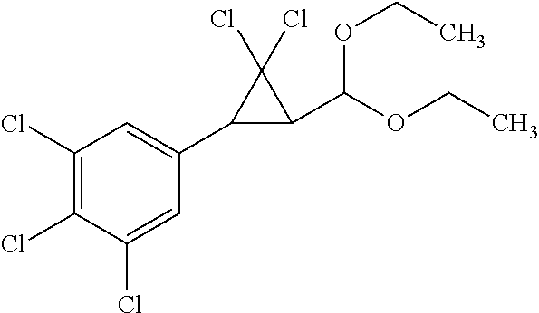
C1(Cl)=C(Cl)C=C(C2C(C(OCC)OCC)C2(Cl)Cl)C=C1Cl
